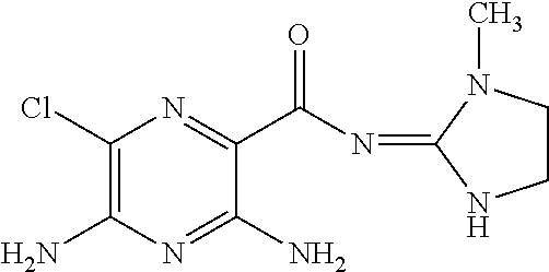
C1(Cl)=C(N)N=C(N)C(C(N=C2NCCN2C)=O)=N1
